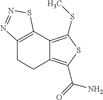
C12=C(SC)SC(C(=O)N)=C1CCC1=C2SN=N1
